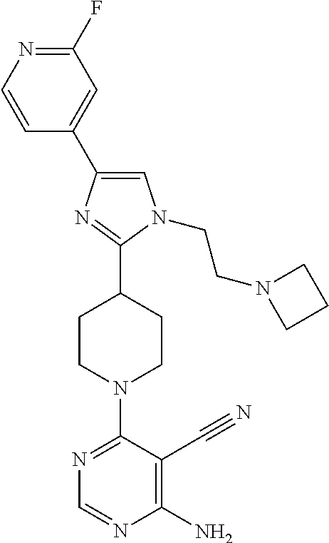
C1=C(C2=CN(CCN3CCC3)C(C3CCN(C4=NC=NC(N)=C4C#N)CC3)=N2)C=CN=C1F
